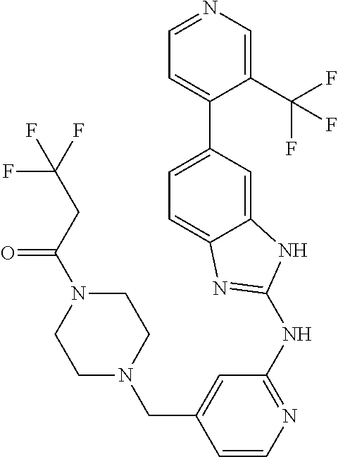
C1=C(C(F)(F)F)C(C2=CC=C3C(=C2)NC(NC2=NC=CC(CN4CCN(C(=O)CC(F)(F)F)CC4)=C2)=N3)=CC=N1
